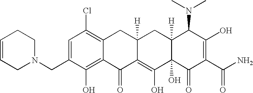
N1(CC2=CC(Cl)=C3C(=C2O)C(=O)C2=C(O)C4(O)C([H])(CC2([H])C3)C(N(C)C)C(O)=C(C(N)=O)C4=O)CCC=CC1
